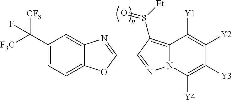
C12=CC=C(C([F3C])([CF3])F)C=C1N=C(C1=NN3C(=C1S([Et])=O)C([Y1])=C([Y2])C([Y3])=C3[Y4])O2
